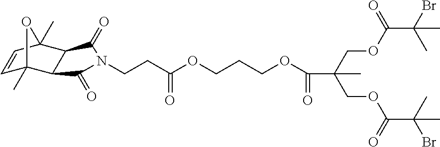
C(OC(C(C)(Br)C)=O)C(COC(C(C)(Br)C)=O)(C)C(=O)OCCCOC(CCN1C(=O)C2C(C1=O)C1(C)C=CC2(C)O1)=O
